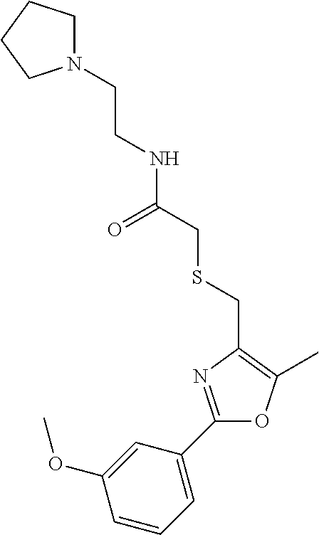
C(CNC(CSCC1=C(C)OC(C2=CC=CC(OC)=C2)=N1)=O)N1CCCC1
